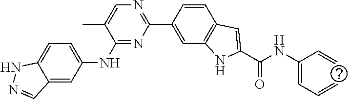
C1=C(NC2=NC(C3=CC4=C(C=C3)C=C(C(NC(=CC=C)C=C)=O)N4)=NC=C2C)C=C2C(=C1)NN=C2
